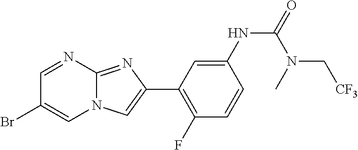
C1=NC2=NC(C3=C(F)C=CC(NC(=O)N(C)C[CF3])=C3)=CN2C=C1Br
